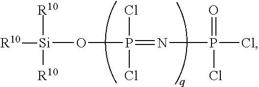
O=P(Cl)(Cl)N=P(Cl)(O[Si]([R10])([R10])[R10])Cl
